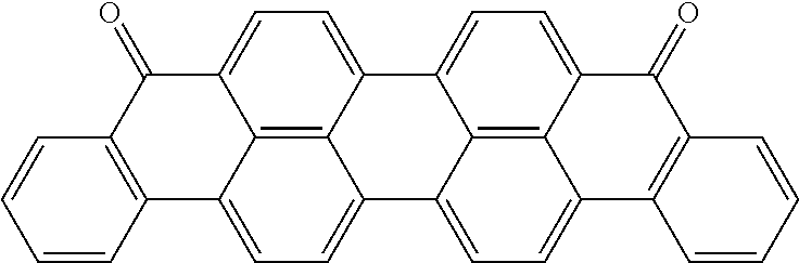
C1=CC2=C(C=C1)C(=O)C1=CC=C3C4=C1C2=CC=C4C1=CC=C2C4=C1C3=CC=C4C(=O)C1=C2C=CC=C1
